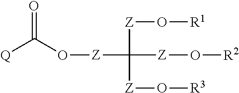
O([Z]C([Z]O[R2])([Z]O[R1])[Z]O[R3])C([Q])=O
